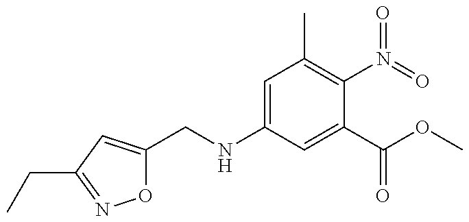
O1C(CNC2=CC(C)=C(N(=O)=O)C(C(OC)=O)=C2)=CC(CC)=N1
